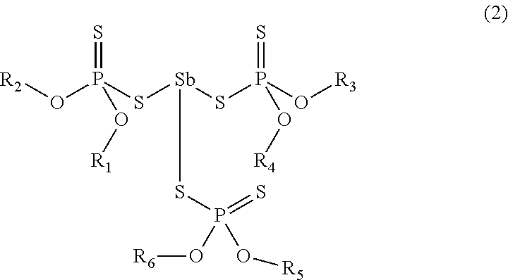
[R2]OP(S[Sb](SP(O[R3])(=S)O[R4])SP(=S)(O[R6])O[R5])(=S)O[R1]
